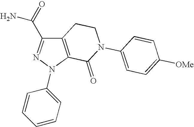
C12=C(CCN(C3=CC=C([OMe])C=C3)C1=O)C(C(=O)N)=NN2C1=CC=CC=C1
